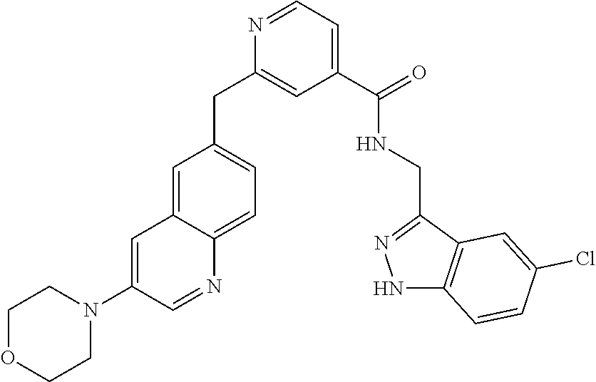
C1(C(=O)NCC2=NNC3=C2C=C(Cl)C=C3)=CC=NC(CC2=CC=C3C(=C2)C=C(N2CCOCC2)C=N3)=C1
